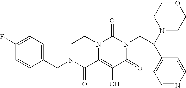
C1(F)=CC=C(CN2C(=O)C3=C(O)C(=O)N(CC(N4CCOCC4)C4=CC=NC=C4)C(=O)N3CC2)C=C1
